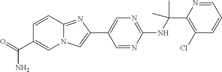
C1(NC(C2=C(Cl)C=CC=N2)(C)C)=NC=C(C2=CN3C(=N2)C=CC(C(=O)N)=C3)C=N1
